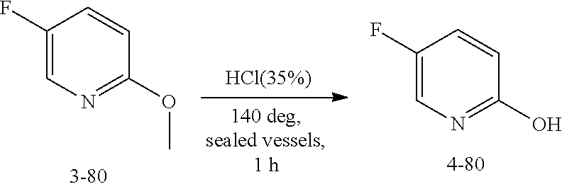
C1=CC(OC)=NC=C1F.C1=CC(O)=NC=C1F
